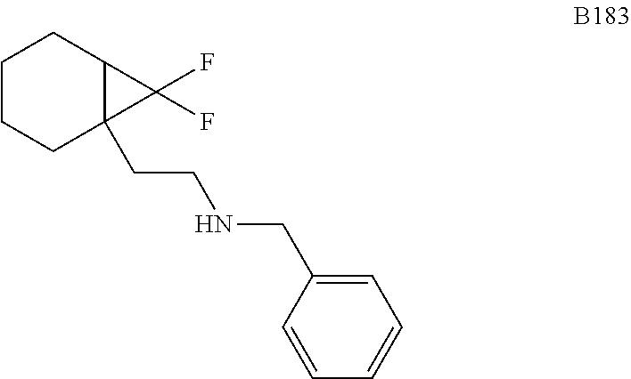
C1CCC2(CCNCC3=CC=CC=C3)C(C1)C2(F)F
